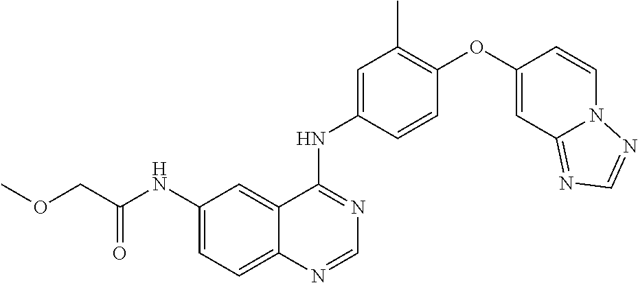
C12=CC=C(NC(COC)=O)C=C1C(NC1=CC(C)=C(OC3=CC4=NC=NN4C=C3)C=C1)=NC=N2
